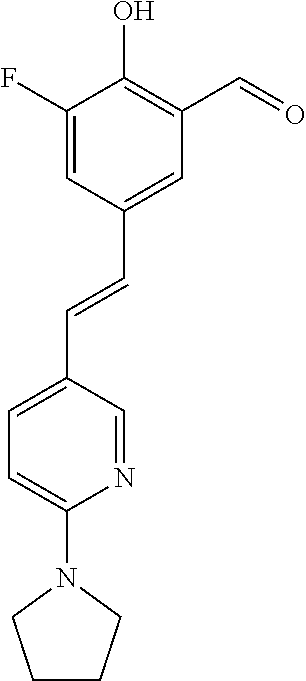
C1(F)=CC(C=CC2=CC=C(N3CCCC3)N=C2)=CC(C=O)=C1O
